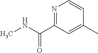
N1=C(C(NC)=O)C=C(C)C=C1
